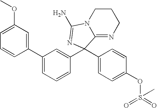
C1(C2=CC(OC)=CC=C2)=CC=CC(C2(C3=CC=C(OS(=O)(=O)C)C=C3)C3=NCCCN3C(N)=N2)=C1
